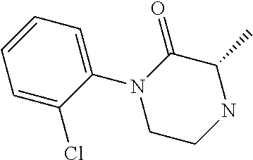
C1=C(Cl)C(N2CCNC(C)C2=O)=CC=C1
